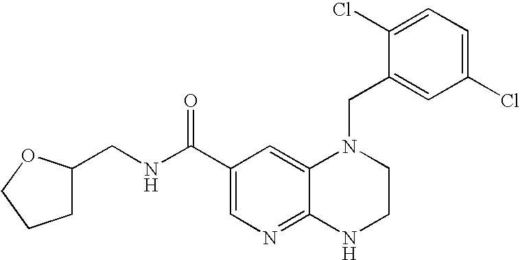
C1(Cl)=CC=C(Cl)C=C1CN1C2=CC(C(=O)NCC3CCCO3)=CN=C2NCC1
